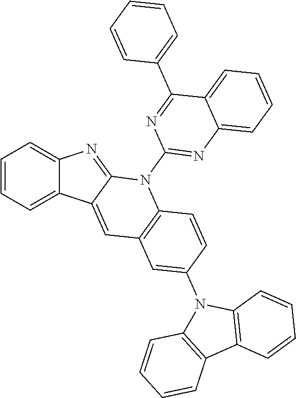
C1=CC=C2C(=C1)N=C1C2=CC2=C(N1C1=NC3=CC=CC=C3C(C3=CC=CC=C3)=N1)C=CC(N1C3=C(C4=C1C=CC=C4)C=CC=C3)=C2
